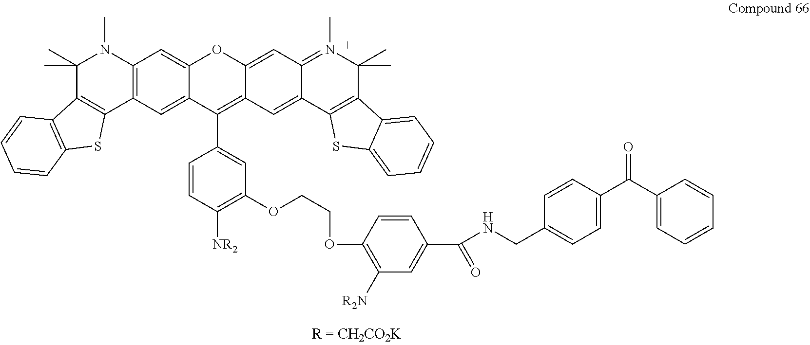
C12=CC3=C(C=C1OC1=CC4=N(C)C(C)(C)C5=C(C4=CC1=C2C1=CC(OCCOC2=C([R2N])C=C(C(NCC4=CC=C(C(C6=CC=CC=C6)=O)C=C4)=O)C=C2)=C([NR2])C=C1)SC1=CC=CC=C51)N(C)C(C)(C)C1=C3SC2=C1C=CC=C2
